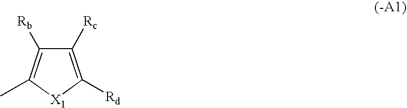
C1([Rc])=C([Rd])[X1]C(C)=C1[Rb]
